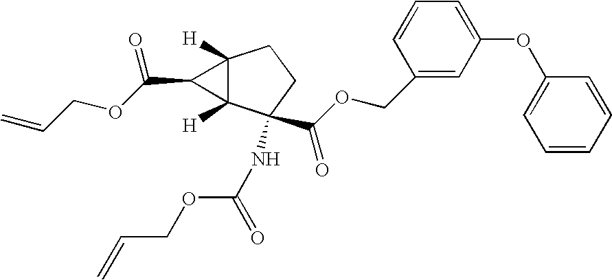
C12([H])C([H])(C(NC(OCC=C)=O)(C(OCC3=CC(OC4=CC=CC=C4)=CC=C3)=O)CC1)C2C(OCC=C)=O
